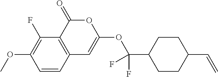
C1=CC2=C(C(F)=C1OC)C(=O)OC(OC(C1CCC(C=C)CC1)(F)F)=C2
